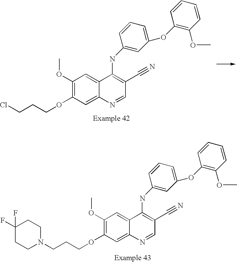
C1(OC)=C(OCCCCl)C=C2C(=C1)C(NC1=CC(OC3=C(OC)C=CC=C3)=CC=C1)=C(C#N)C=N2.C1(OC)=C(OCCCN2CCC(F)(F)CC2)C=C2C(=C1)C(NC1=CC(OC3=C(OC)C=CC=C3)=CC=C1)=C(C#N)C=N2
